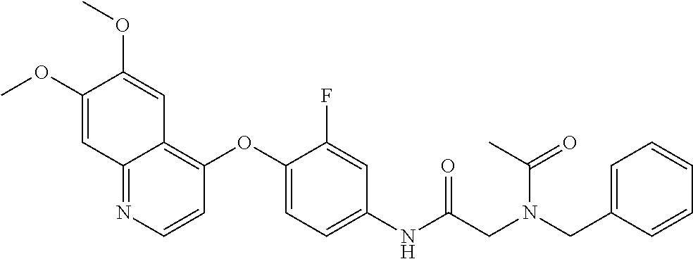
C1(OC)=CC2=NC=CC(OC3=CC=C(NC(=O)CN(C(=O)C)CC4=CC=CC=C4)C=C3F)=C2C=C1OC
